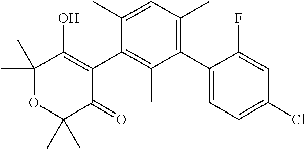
C1(C2=C(C)C=C(C)C(C3=C(O)C(C)(C)OC(C)(C)C3=O)=C2C)=CC=C(Cl)C=C1F
